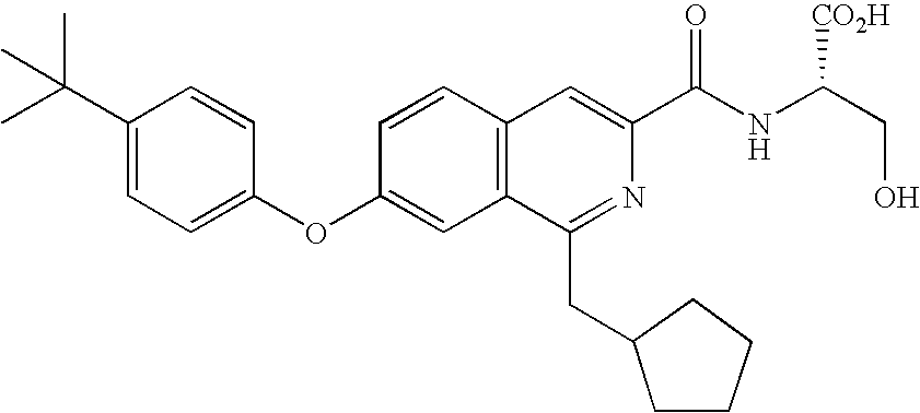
C1=CC(OC2=CC=C(C(C)(C)C)C=C2)=CC2=C1C=C(C(NC(CO)[CO2H])=O)N=C2CC1CCCC1
